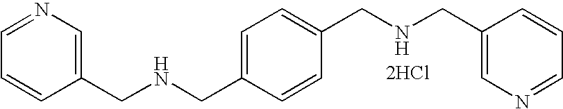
C1(CNCC2=CC=C(CNCC3=CN=CC=C3)C=C2)=CN=CC=C1.[2HCl]
